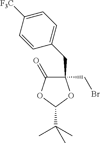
C1(CC2=CC=C([F3C])C=C2)(CBr)C(=O)OC(C(C)(C)C)O1
